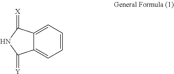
C12=CC=CC=C1C(=[Y])NC2=[X]
